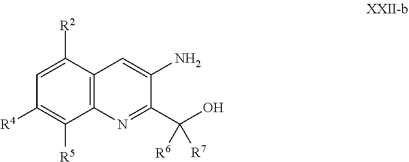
C1=C([R2])C2=C(C([R5])=C1[R4])N=C(C(O)([R7])[R6])C(N)=C2
